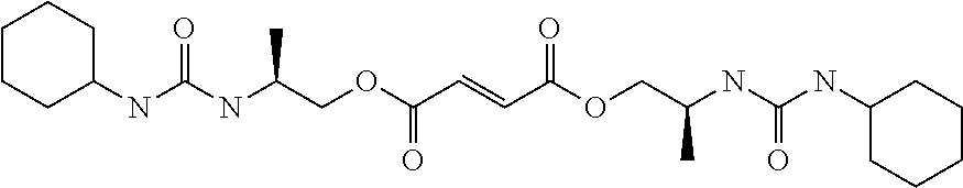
C1C(NC(NC(COC(C=CC(OCC(NC(NC2CCCCC2)=O)C)=O)=O)C)=O)CCCC1
